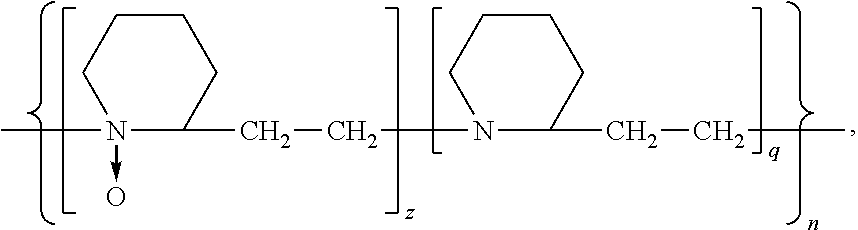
C1CCN(C)(->O)C(CCN2CCCCC2CCC)C1
